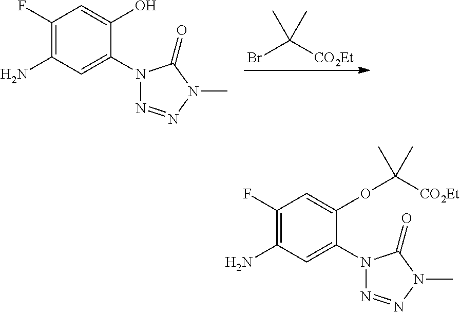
C1(F)=C(N)C=C(N2N=NN(C)C2=O)C(O)=C1.BrC([CO2Et])(C)C.C1(F)=C(N)C=C(N2N=NN(C)C2=O)C(OC([CO2Et])(C)C)=C1
